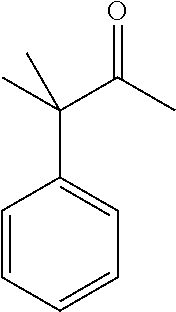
C1=CC=CC=C1C(C)(C(C)=O)C
